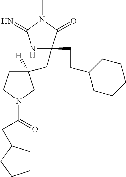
N1C(CC2([H])CCN(C(=O)CC3CCCC3)C2)(CCC2CCCCC2)C(=O)N(C)C1=N
